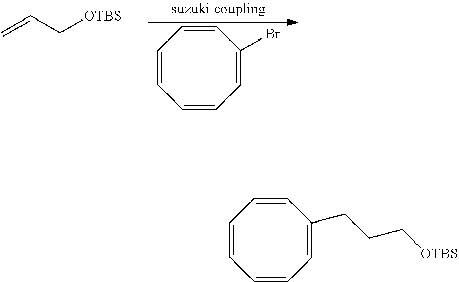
C=CC[OTBS].C1=CC=CC=CC=C1Br.C1=CC=CC=CC=C1CCC[OTBS]
